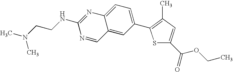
S1C(C(=O)OCC)=CC(C)=C1C1=CC=C2C(=C1)C=NC(NCCN(C)C)=N2
